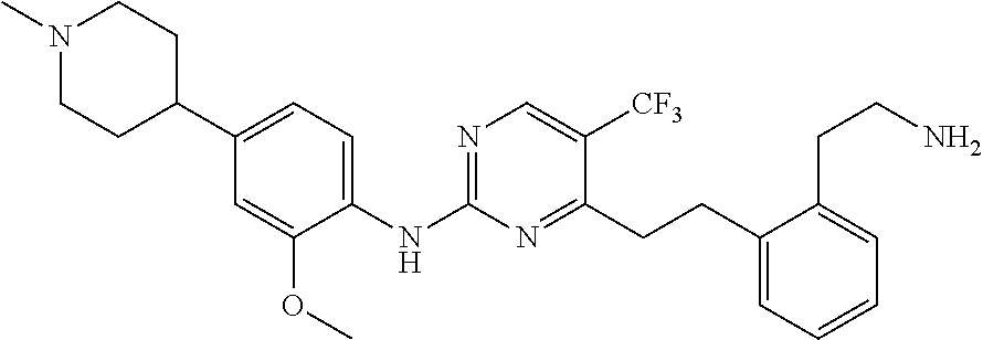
N1(C)CCC(C2=CC=C(NC3=NC=C([CF3])C(CCC4=CC=CC=C4CCN)=N3)C(OC)=C2)CC1
